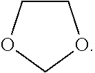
C1COCO1
